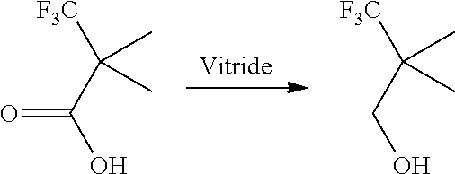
[Vitride].[F3C]C(CO)(C)C.[F3C]C(C(O)=O)(C)C
